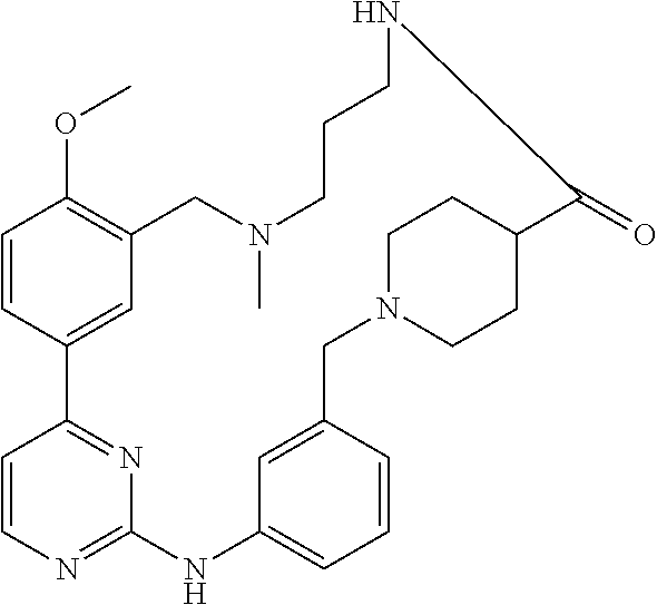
C1=CC2=CC(=C1OC)CN(C)CCCNC(=O)C1CCN(CC3=CC(=CC=C3)NC3=NC=CC2=N3)CC1
